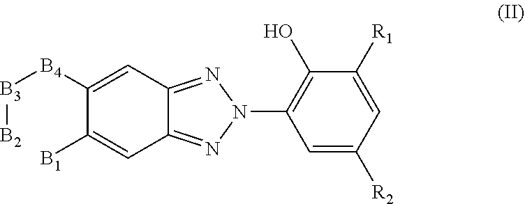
C12=NN(C3=C(O)C([R1])=CC([R2])=C3)N=C1C=C([B4][B3][B2])C([B1])=C2
